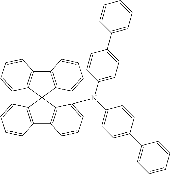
C12=C(C3(C4=C1C=CC=C4N(C1=CC=C(C4=CC=CC=C4)C=C1)C1=CC=C(C4=CC=CC=C4)C=C1)C1=C(C4=C3C=CC=C4)C=CC=C1)C=CC=C2
